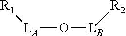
O([LA][R1])[LB][R2]
